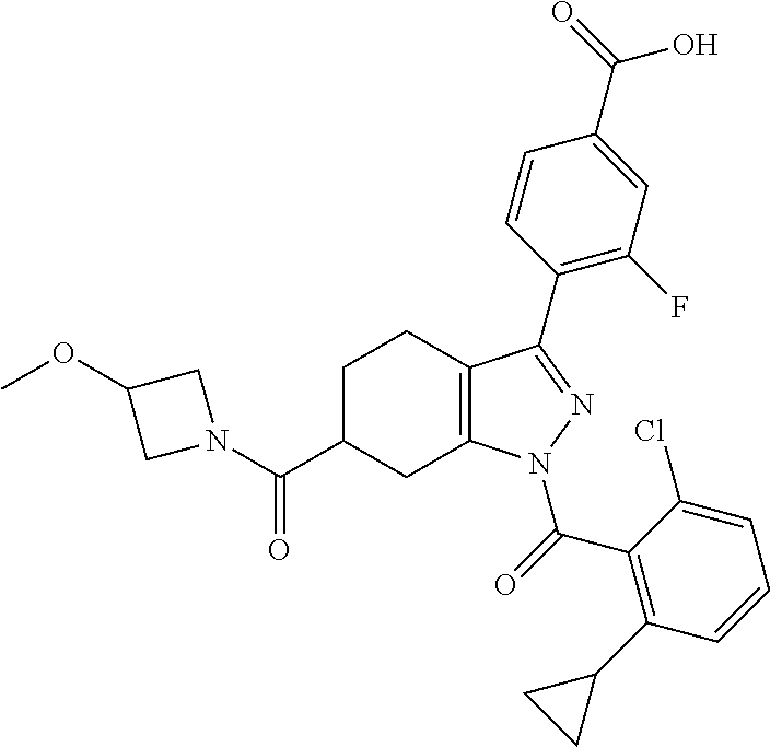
C1C(C(N2CC(OC)C2)=O)CC2=C(C1)C(C1=C(F)C=C(C(=O)O)C=C1)=NN2C(C1=C(C2CC2)C=CC=C1Cl)=O
